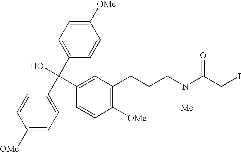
C1([OMe])=CC=C(C(C2=CC=C([OMe])C=C2)(O)C2=CC(CCCN(C(CI)=O)[Me])=C([OMe])C=C2)C=C1
